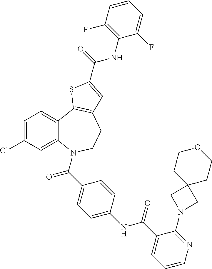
C1=C(Cl)C=C2C(=C1)C1=C(CCN2C(=O)C2=CC=C(NC(=O)C3=CC=CN=C3N3CC4(C3)CCOCC4)C=C2)C=C(C(NC2=C(F)C=CC=C2F)=O)S1
